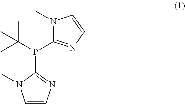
C1=CN=C(P(C(C)(C)C)C2=NC=CN2C)N1C
